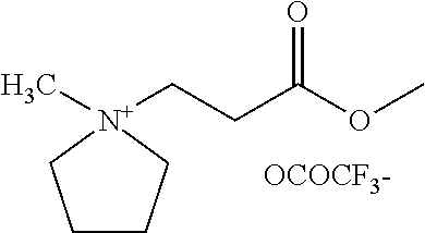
C1CC[N+](C)(CCC(OC)=O)C1.[OCOCF3-]
